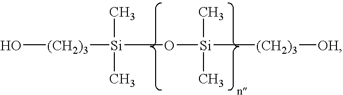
O[(CH2)3][Si](C)(C)O[Si]([(CH2)3][OH])(C)C
